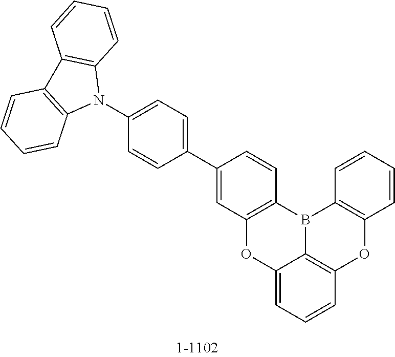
C1(C2=CC=C(N3C4=C(C5=C3C=CC=C5)C=CC=C4)C=C2)=CC2=C(C=C1)B1C3=C(C=CC=C3)OC3=C1C(=CC=C3)O2
